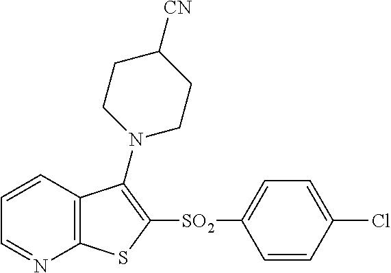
C1=CC2=C(N=C1)SC([SO2]C1=CC=C(Cl)C=C1)=C2N1CCC([CN])CC1
